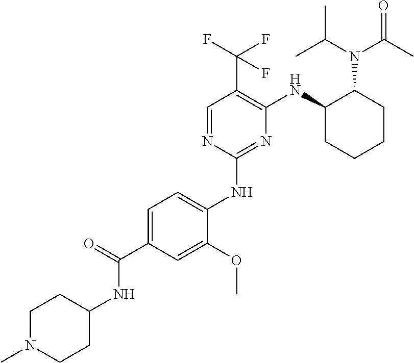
C1(NC2=CC=C(C(NC3CCN(C)CC3)=O)C=C2OC)=NC(NC2CCCCC2N(C(=O)C)C(C)C)=C(C(F)(F)F)C=N1
